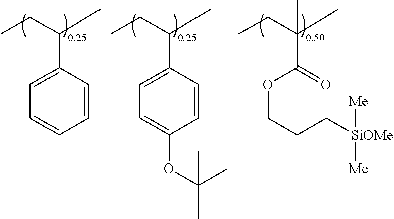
C1=CC(C(CC)C)=CC=C1OC(C)(C)C.O=C(OCCC[SiOMe]([Me])[Me])C(CC)(C)C.C1=CC=CC=C1C(CC)C
